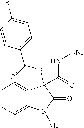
C1=CC=C2C(=C1)C(C(=O)N[t-Bu])(OC(C1=CC=C([R])C=C1)=O)C(=O)N2[Me]
